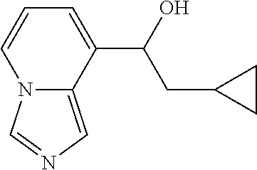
N12C(=CN=C1)C(C(O)CC1CC1)=CC=C2
